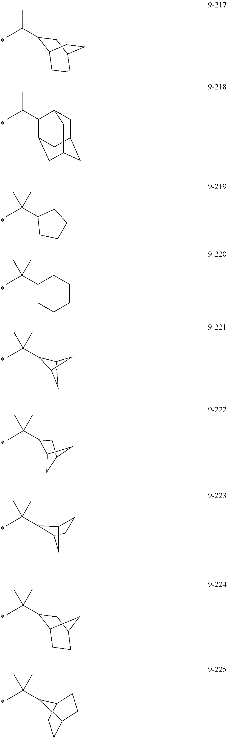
CC(C1C2CCC(C1)CC2)C.CC(C1C2CC3CC(CC1C3)C2)C.CC(C1CCCC1)(C)C.CC(C1CCCCC1)(C)C.CC(C1C2CC1C2)(C)C.C12CC(C(C)(C)C)C(C1)C2.CC(C1C2CCC1C2)(C)C.CC(C1C2CCC(C1)C2)(C)C.CC(C1C2CCC1CC2)(C)C
